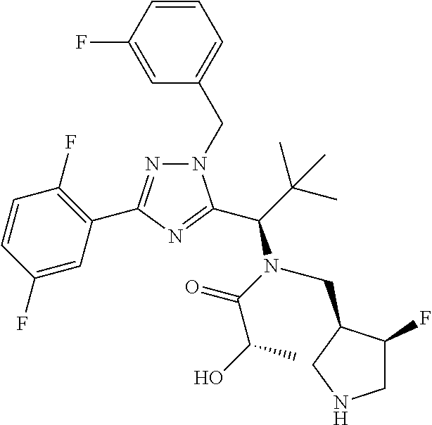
C1=CC(F)=CC(CN2N=C(C3=C(F)C=CC(F)=C3)N=C2C(C(C)(C)C)N(C(=O)C(O)C)CC2C(F)CNC2)=C1
